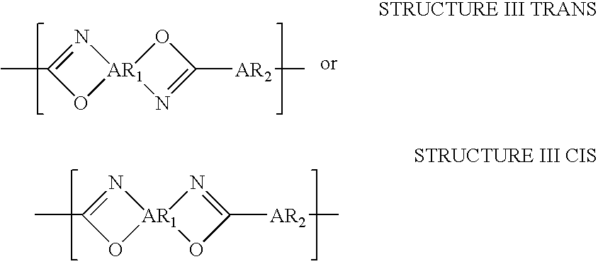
CC1=N[AR1]2(O1)OC([AR2]C)=N2.CC1=N[AR1]2(O1)N=C([AR2]C)O2
